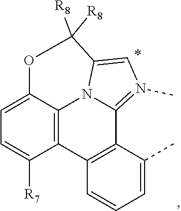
C1=CC=C(C)C2=C1C1=C3N4C2=N(C)C=C4C([R8])([R8])OC3=CC=C1[R7]
